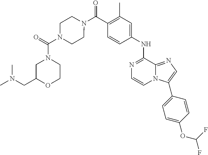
N1=C(NC2=CC(C)=C(C(=O)N3CCN(C(=O)N4CC(CN(C)C)OCC4)CC3)C=C2)C2=NC=C(C3=CC=C(OC(F)F)C=C3)N2C=C1
